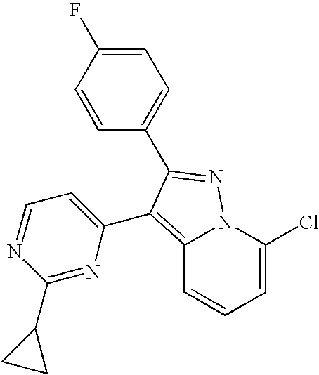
C12=C(C3=CC=NC(C4CC4)=N3)C(C3=CC=C(F)C=C3)=NN1C(Cl)=CC=C2
